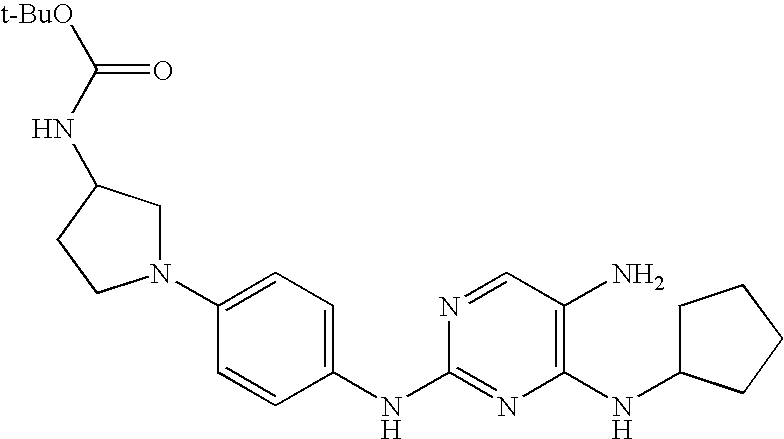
C1(NC2=CC=C(N3CC(NC([t-BuO])=O)CC3)C=C2)=NC(NC2CCCC2)=C(N)C=N1
